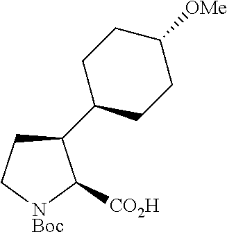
C1C[NBoc]C([CO2H])C1C1CCC([OMe])CC1
